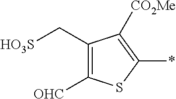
C1(C[HO3S])=C([OHC])SC(*)=C1[CO2Me]
